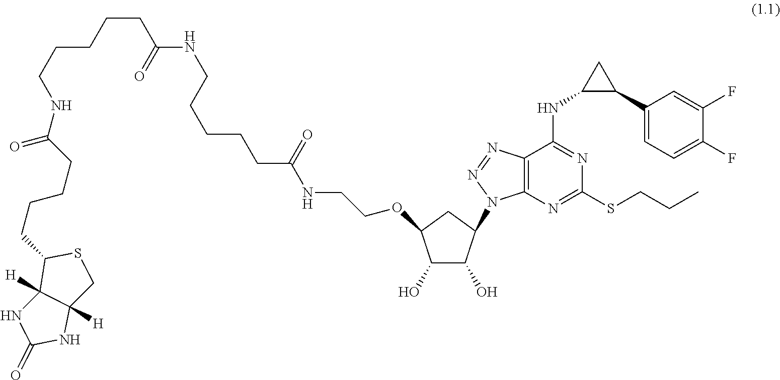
OC1C(O)C(N2C3=C(C(NC4C(C5=CC=C(F)C(F)=C5)C4)=NC(SCCC)=N3)N=N2)CC1OCCNC(CCCCCNC(CCCCCNC(CCCCC1C2([H])C([H])(CS1)NC(=O)N2)=O)=O)=O
